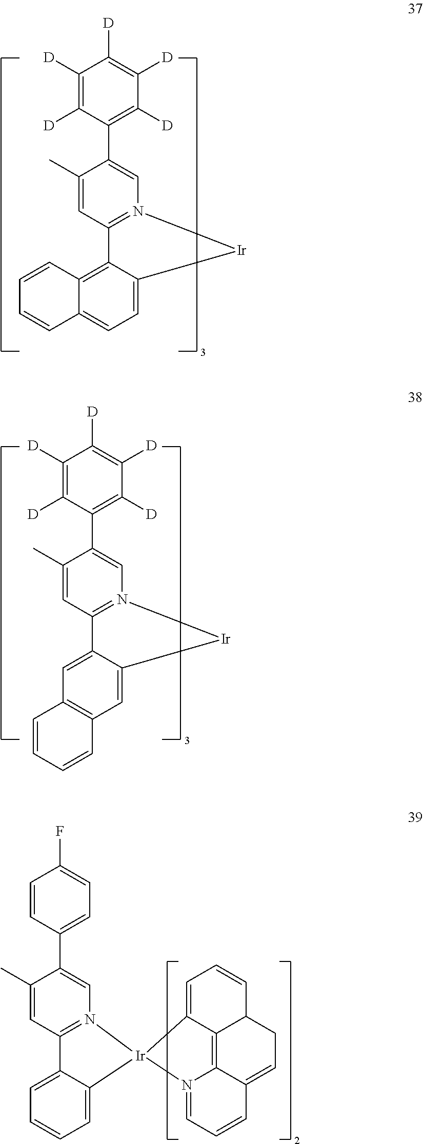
C1([D])=C([D])C(C2=CN3=C(C=C2C)C2=C4C(=CC=C2[Ir]3)C=CC=C4)=C([D])C([D])=C1[D].C1([D])=C([D])C(C2=CN3=C(C=C2C)C2=CC4=C(C=C2[Ir]3)C=CC=C4)=C([D])C([D])=C1[D].C1=CC(C2=CN3=C(C=C2C)C2=CC=CC=C2[Ir]32C3=CC=CC4C3=C3C(=CC4)C=CC=N23)=CC=C1F
